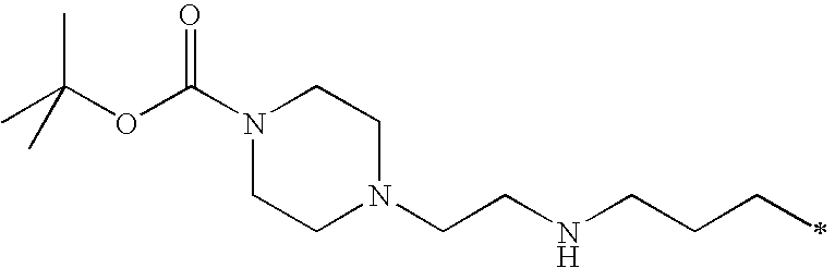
O(C(N1CCN(CCNCCCC)CC1)=O)C(C)(C)C
